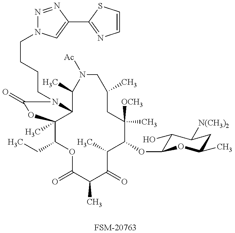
[FSM-20763].C1(CC)C2(C)C(N(CCCCN3N=NC(C4=NC=CS4)=C3)C(=O)O2)C(C)N([Ac])CC(C)CC([OCH3])(C)C(OC2C(O)C([N(CH3)2])CC(C)O2)C(C)C(=O)C(C)C(=O)O1
